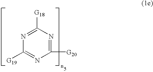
C1([G20])=NC([G18])=NC([G19])=N1
